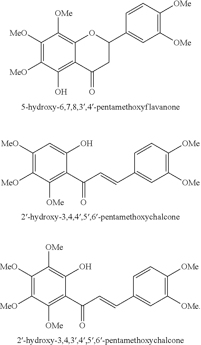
C1([MeO])=C([MeO])C(O)=C2C(=C1[OMe])OC(C1=CC([OMe])=C([OMe])C=C1)CC2=O.C1([MeO])=C([MeO])C([OMe])=C(C(C=CC2=CC([OMe])=C([OMe])C=C2)=O)C(O)=C1.C1([MeO])=C([MeO])C([OMe])=C(C(C=CC2=CC([OMe])=C([OMe])C=C2)=O)C(O)=C1[OMe]
